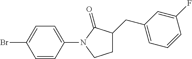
C1C(CC2=CC=CC(F)=C2)C(=O)N(C2=CC=C(Br)C=C2)C1
